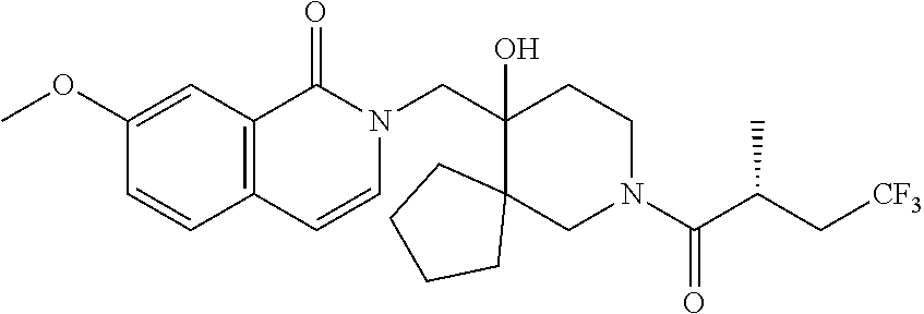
C1(CN2C(=O)C3=C(C=C2)C=CC(OC)=C3)(O)C2(CN(C(C(C[CF3])C)=O)CC1)CCCC2
